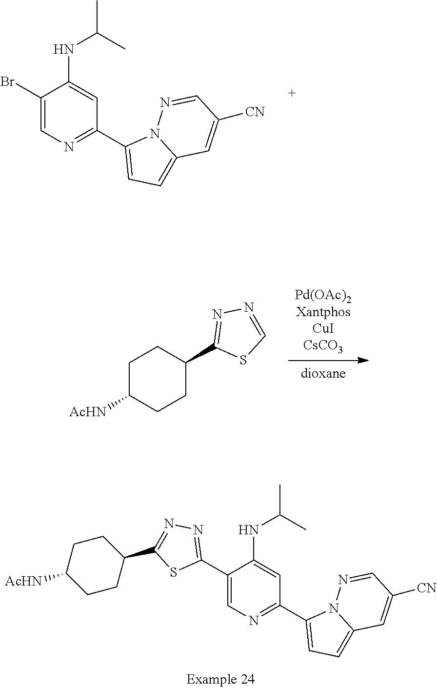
C1(Br)=CN=C(C2=CC=C3N2N=CC([CN])=C3)C=C1NC(C)C.C1(C2=NN=C(C3CCC([AcHN])CC3)S2)=CN=C(C2=CC=C3N2N=CC([CN])=C3)C=C1NC(C)C.[Pd(OAc)2XantphosCuICsCO3].[dioxane].C1C([AcHN])CCC(C2=NN=CS2)C1
